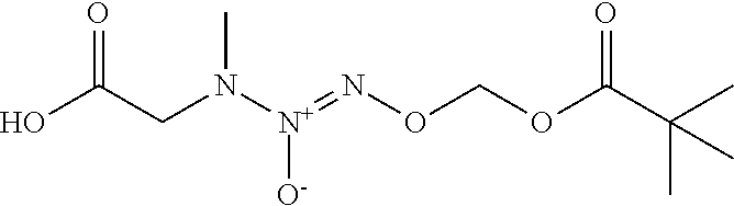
C(N([N+](=NOCOC(C(C)(C)C)=O)[O-])C)C(O)=O
